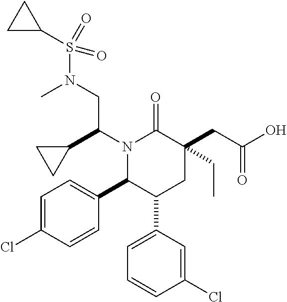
N1(C(C2CC2)CN(S(C2CC2)(=O)=O)C)C(C2=CC=C(Cl)C=C2)C(C2=CC=CC(Cl)=C2)CC(CC(=O)O)(CC)C1=O
